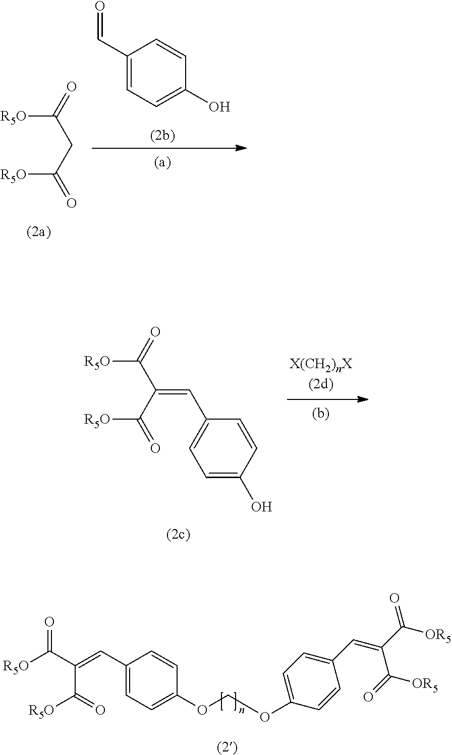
C1(C=C(C([R5O])=O)C([R5O])=O)=CC=C(OCOC2=CC=C(C=C(C([OR5])=O)C(=O)[OR5])C=C2)C=C1.C1(C=O)=CC=C(O)C=C1.C([R5O])(CC([R5O])=O)=O.C([R5O])(C(C([R5O])=O)=CC1=CC=C(O)C=C1)=O
